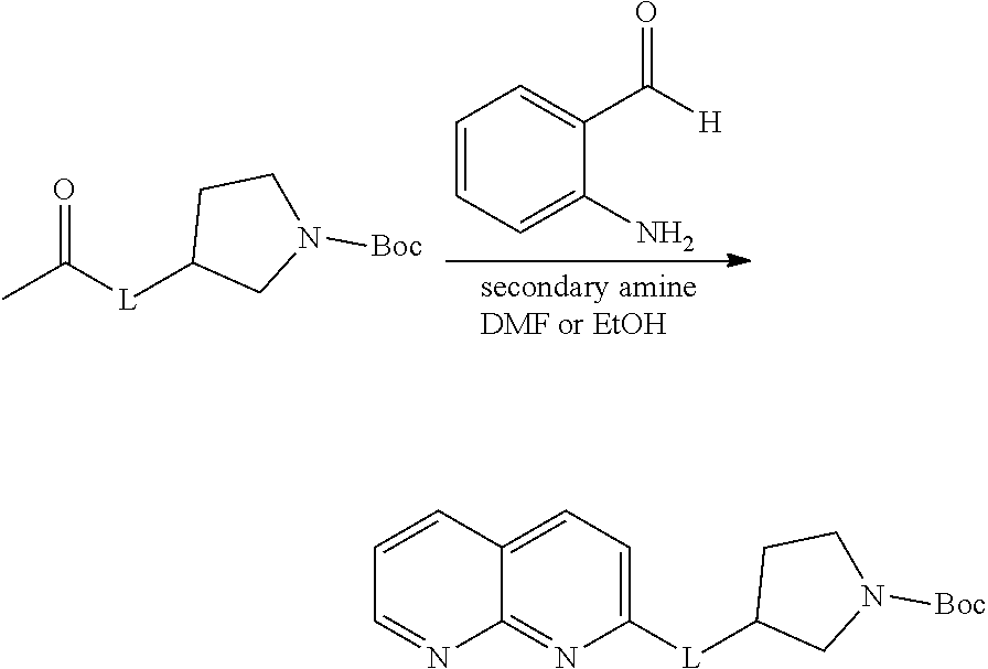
C1=CC=C(N)C(C(=O)[H])=C1.CC([L]C1CN([Boc])CC1)=O.N1=C2C(=CC=C1[L]C1CN([Boc])CC1)C=CC=N2
